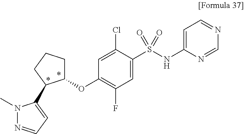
C1(S(NC2=CC=NC=N2)(=O)=O)=CC(F)=C(OC2CCCC2C2=CC=NN2C)C=C1Cl
